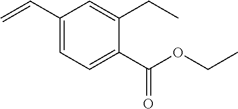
C1=C(CC)C(C(OCC)=O)=CC=C1C=C
